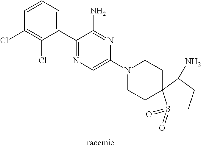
C1(Cl)=C(Cl)C(C2=NC=C(N3CCC4(CC3)S(=O)(=O)CCC4N)N=C2N)=CC=C1
